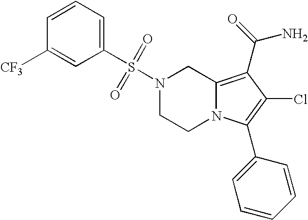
S(N1CCN2C(=C(C(N)=O)C(Cl)=C2C2=CC=CC=C2)C1)(=O)(C1=CC=CC([CF3])=C1)=O
